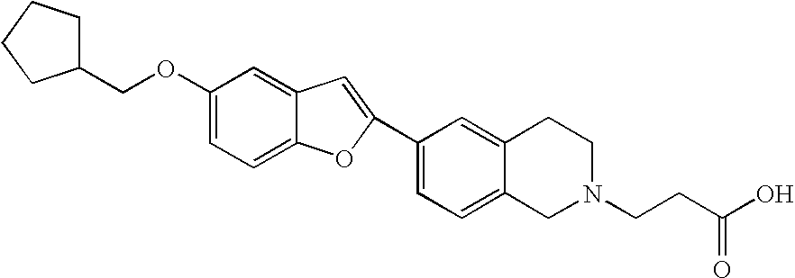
C12=CC(OCC3CCCC3)=CC=C1OC(C1=CC=C3C(=C1)CCN(CCC(O)=O)C3)=C2
